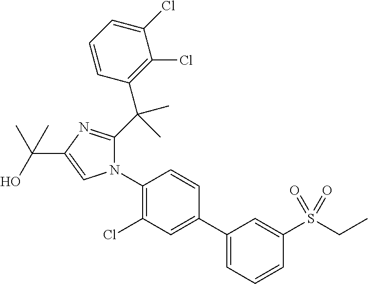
C1(C2=CC(Cl)=C(N3C(C(C4=C(Cl)C(Cl)=CC=C4)(C)C)=NC(C(C)(O)C)=C3)C=C2)=CC=CC(S(CC)(=O)=O)=C1
